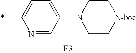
N1=CC(N2CC[N-boc]CC2)=CC=C1*.[F3]
